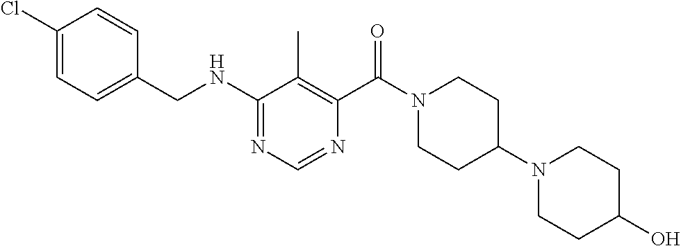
N(C1=NC=NC(C(N2CCC(N3CCC(O)CC3)CC2)=O)=C1C)CC1=CC=C(Cl)C=C1
